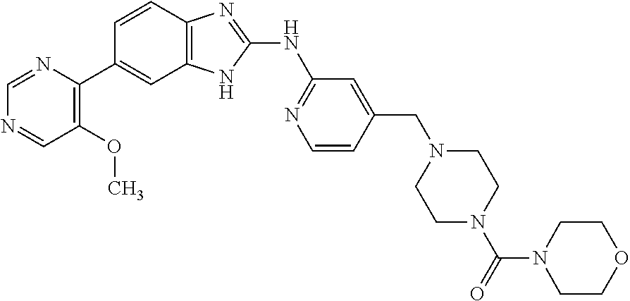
C1=NC(C2=CC3=C(C=C2)N=C(NC2=NC=CC(CN4CCN(C(=O)N5CCOCC5)CC4)=C2)N3)=C(OC)C=N1
